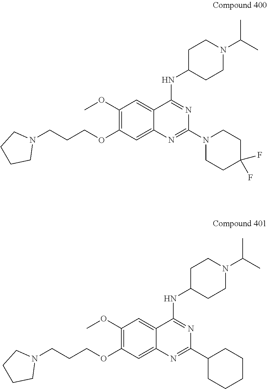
C1CC(F)(F)CCN1C1=NC2=CC(OCCCN3CCCC3)=C(OC)C=C2C(NC2CCN(C(C)C)CC2)=N1.C1CCCN1CCCOC1=C(OC)C=C2C(NC3CCN(C(C)C)CC3)=NC(C3CCCCC3)=NC2=C1
